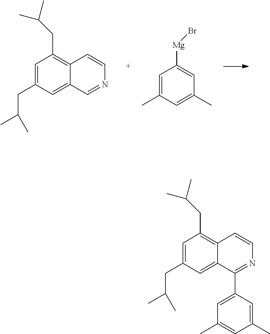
C1=C(CC(C)C)C=C2C(=C1CC(C)C)C=CN=C2.C1=C(C)C=C(C)C=C1[Mg]Br.C1=C(CC(C)C)C=C2C(=C1CC(C)C)C=CN=C2C1=CC(C)=CC(C)=C1
